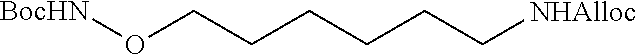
O(CCCCCC[NHAlloc])[BocHN]
